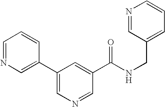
C1=NC=C(C2=CN=CC(C(NCC3=CC=CN=C3)=O)=C2)C=C1
